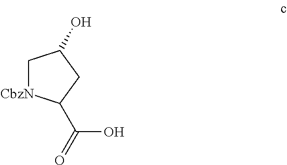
C1[CbzN]C(C(=O)O)CC1O
